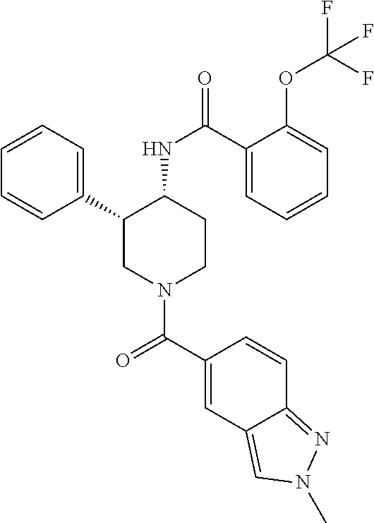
C1=CC=C(C2CN(C(C3=CC4=CN(C)N=C4C=C3)=O)CCC2NC(=O)C2=CC=CC=C2OC(F)(F)F)C=C1
